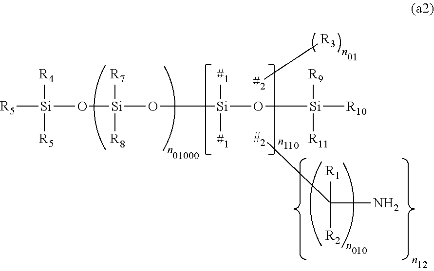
[R5][Si](O[Si](O[Si](O[Si]([R10])([R11])[R9])([#1])[#1])([R8])[R7])([R5])[R4].[#2][R3].[R1]C([R2])(N)[#2]
